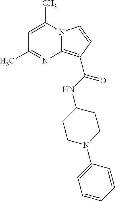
C1=C(C)N2C(=C(C(NC3CCN(C4=CC=CC=C4)CC3)=O)C=C2)N=C1C
